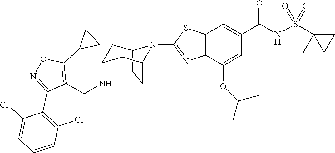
C12CCC(CC(NCC3=C(C4CC4)ON=C3C3=C(Cl)C=CC=C3Cl)C1)N2C1=NC2=C(C=C(C(NS(C3(C)CC3)(=O)=O)=O)C=C2OC(C)C)S1
